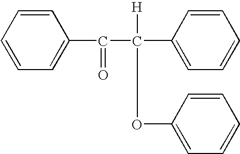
C1=CC=C(C(=O)C([H])(C2=CC=CC=C2)OC2=CC=CC=C2)C=C1
